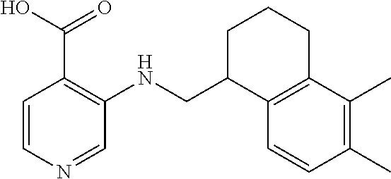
C1(CNC2=C(C(O)=O)C=CN=C2)C2=C(CCC1)C(C)=C(C)C=C2
